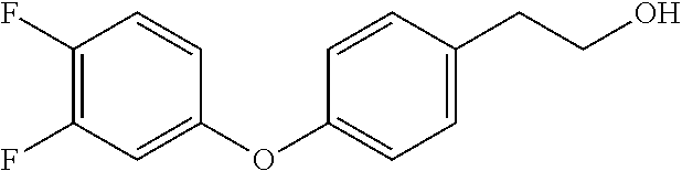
C1(F)=C(F)C=C(OC2=CC=C(CCO)C=C2)C=C1
